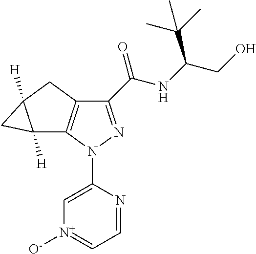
C1(C(=O)NC(C(C)(C)C)CO)=NN(C2=C[N+]([O-])=CC=N2)C2=C1CC1([H])C2([H])C1
